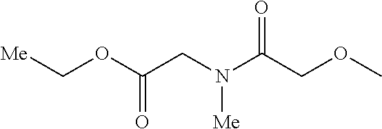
[Me]COC(CN(C(COC)=O)[Me])=O
